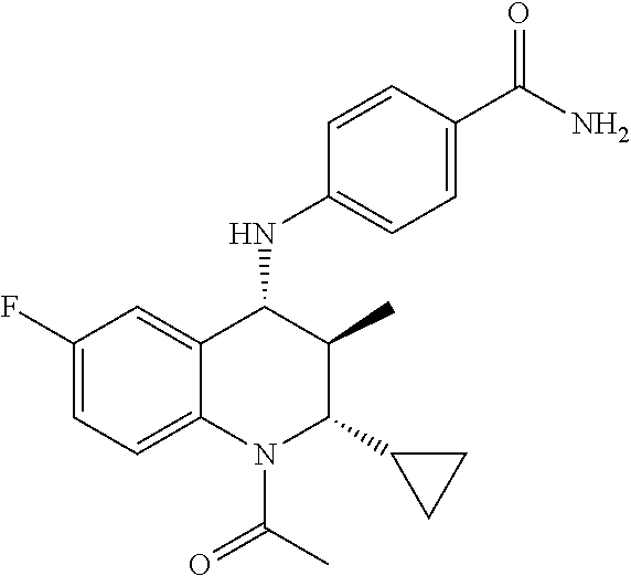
C1=CC(C(=O)N)=CC=C1NC1C(C)C(C2CC2)N(C(=O)C)C2=CC=C(F)C=C12
